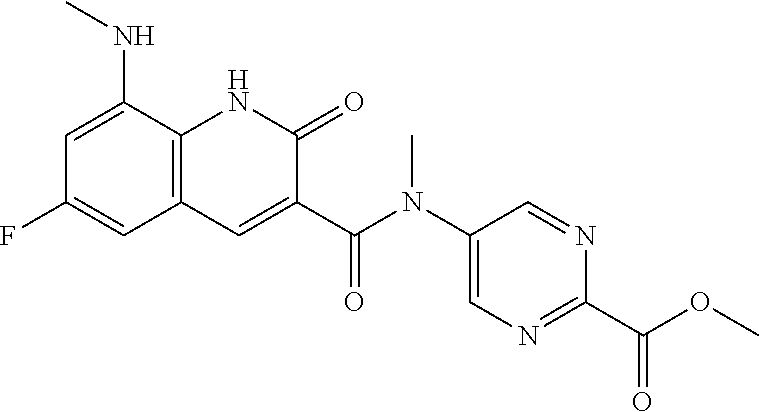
C1=C(NC)C2=C(C=C1F)C=C(C(N(C1=CN=C(C(=O)OC)N=C1)C)=O)C(=O)N2
